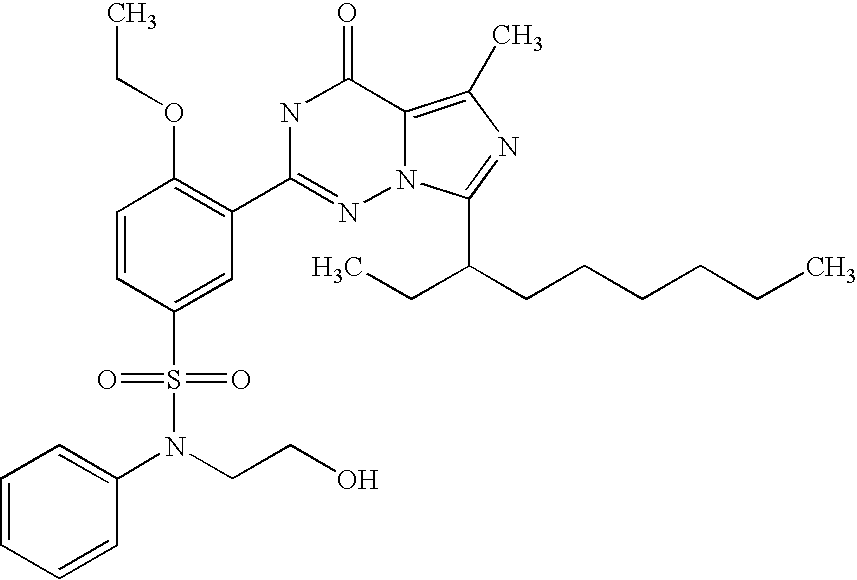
C1=CC(S(N(C2=CC=CC=C2)CCO)(=O)=O)=CC(C2=NN3C(=C(C)N=C3C(CCCCCC)CC)C(=O)N2)=C1OCC
